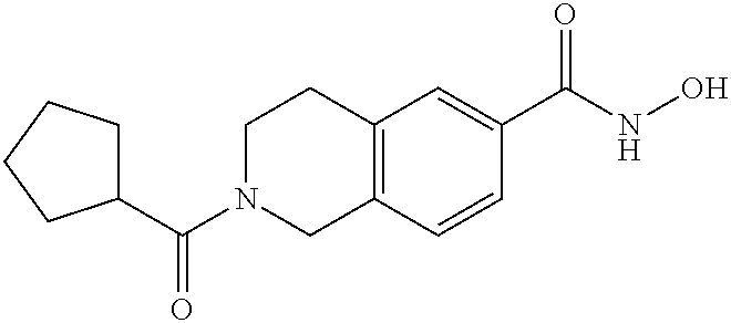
C(N1CC2=C(CC1)C=C(C(NO)=O)C=C2)(=O)C1CCCC1
